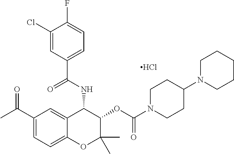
C1(C(C)=O)=CC=C2C(=C1)C(NC(C1=CC=C(F)C(Cl)=C1)=O)C(OC(N1CCC(N3CCCCC3)CC1)=O)C(C)(C)O2.Cl
